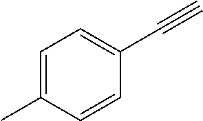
C1=C(C)C=CC(C#C)=C1
